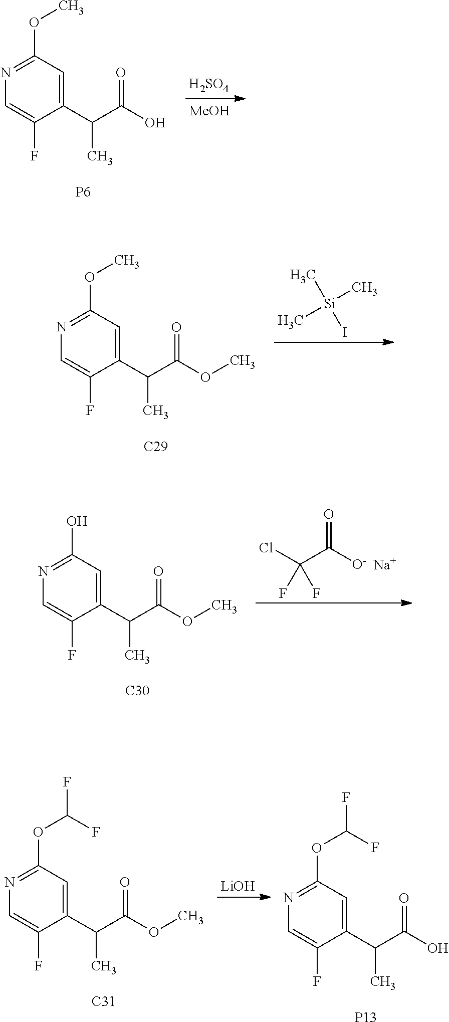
N1=C(OC)C=C(C(C(O)=O)C)C(F)=C1.[P6].[H2SO4].[MeOH].N1=C(OC)C=C(C(C(OC)=O)C)C(F)=C1.[C29].[Si](C)(C)(C)I.N1=C(O)C=C(C(C(OC)=O)C)C(F)=C1.[C30].O=C([O-])C(Cl)(F)F.[Na].N1=C(OC(F)F)C=C(C(C(OC)=O)C)C(F)=C1.[C31].[LiOH].N1=C(OC(F)F)C=C(C(C(O)=O)C)C(F)=C1.[P13]
